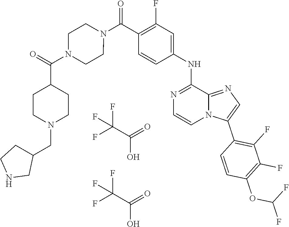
N1=C2C(NC3=CC(F)=C(C(N4CCN(C(=O)C5CCN(CC6CCNC6)CC5)CC4)=O)C=C3)=NC=CN2C(C2=C(F)C(F)=C(OC(F)F)C=C2)=C1.FC(C(=O)O)(F)F.FC(C(=O)O)(F)F
